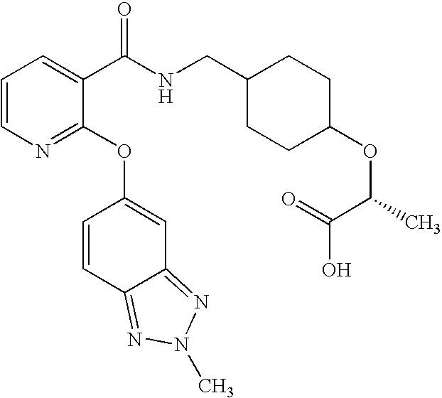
C1=CN=C(OC2=CC3=NN(C)N=C3C=C2)C(C(NCC2CCC(OC(C(O)=O)C)CC2)=O)=C1
